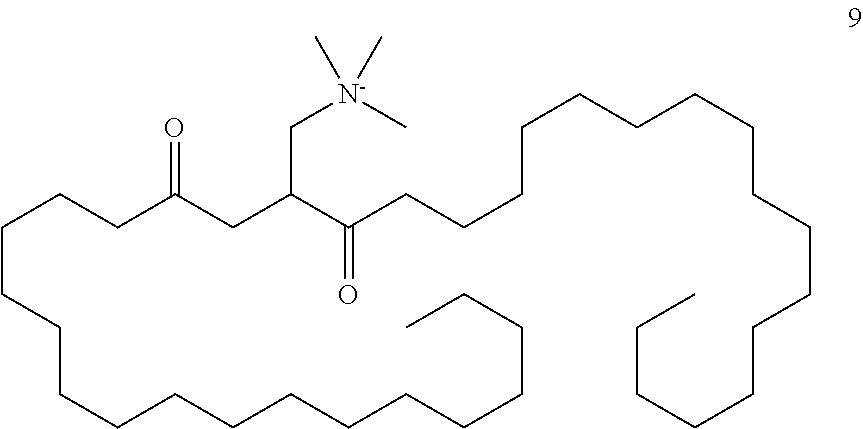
C(CCC(CC(C(CCCCCCCCCCCCCCCCC)=O)C[N-](C)(C)C)=O)CCCCCCCCCCCCCC
